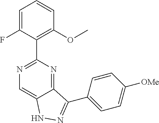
C1=C(F)C(C2=NC=C3C(=N2)C(C2=CC=C([OMe])C=C2)=NN3)=C(OC)C=C1
